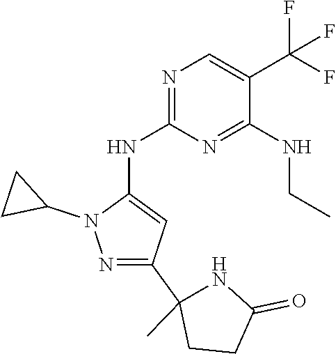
N1(C2CC2)N=C(C2(C)CCC(=O)N2)C=C1NC1=NC=C(C(F)(F)F)C(NCC)=N1
